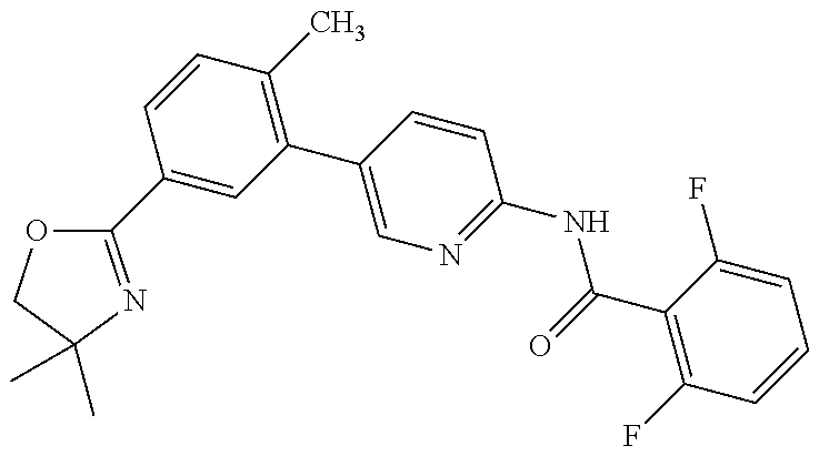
C1(C2=CC(C3=CN=C(NC(=O)C4=C(F)C=CC=C4F)C=C3)=C(C)C=C2)=NC(C)(C)CO1
